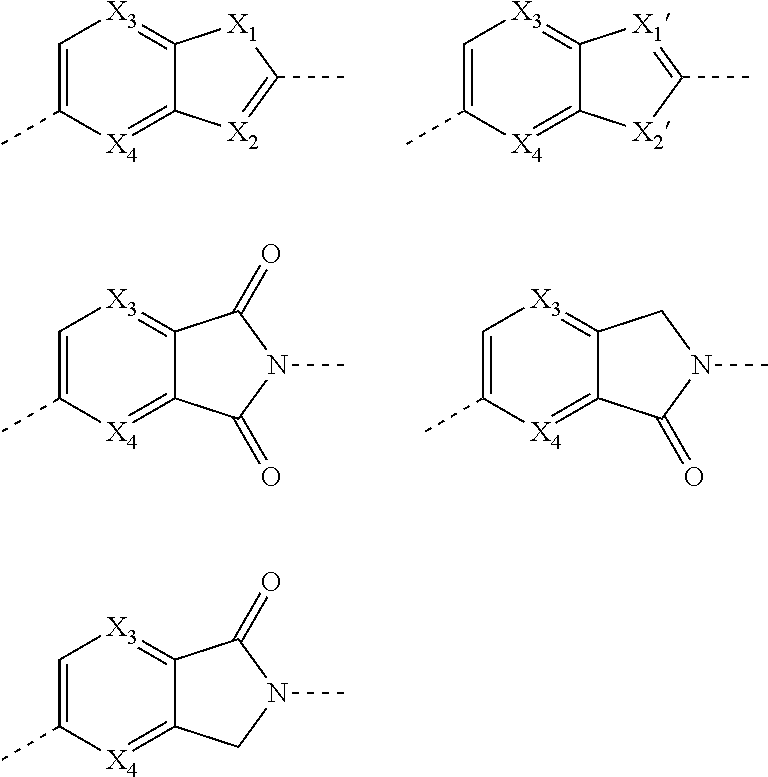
C1=C(C)[X4]=C2C(=[X3]1)[X1]C(C)=[X2]2.C1=C(C)[X4]=C2C(=[X3]1)[X1]=C(C)[X2]2.C1=C(C)[X4]=C2C(=[X3]1)C(=O)N(C)C2=O.C1=C(C)[X4]=C2C(=[X3]1)CN(C)C2=O.C1=C(C)[X4]=C2C(=[X3]1)C(=O)N(C)C2
